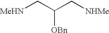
[MeHN]CC(C[NHMe])[OBn]
